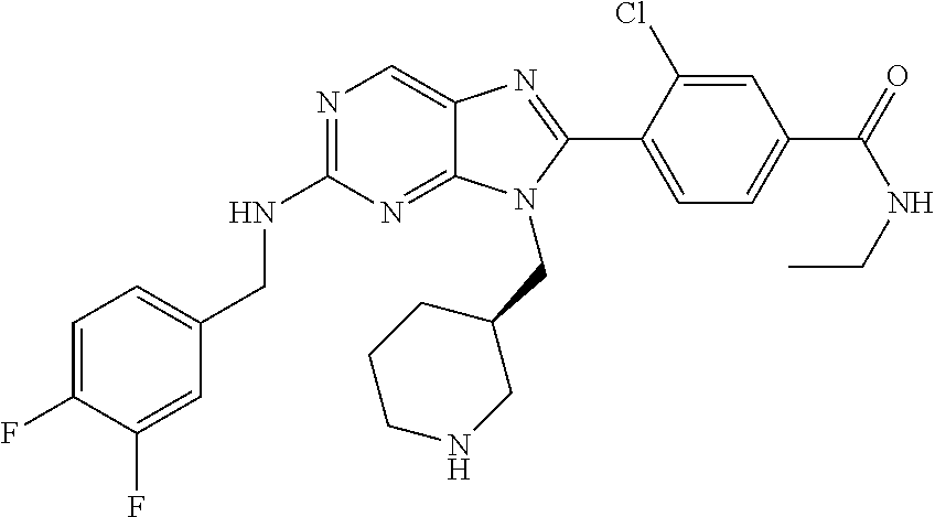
C1=C(F)C(F)=CC(CNC2=NC=C3C(=N2)N(CC2CCCNC2)C(C2=CC=C(C(NCC)=O)C=C2Cl)=N3)=C1
